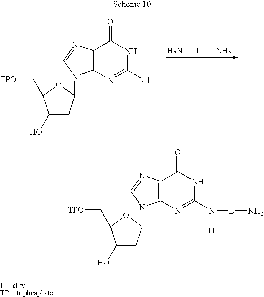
C12=C(N=C(Cl)NC1=O)N(C1CC(O)C(C[TPO])O1)C=N2.N[L]N.C12=C(N=C(N([L]N)[H])NC1=O)N(C1CC(O)C(C[TPO])O1)C=N2
